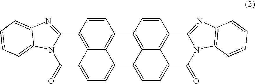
C12=C3C=CC4=C1C(=CC=C2C(=O)N1C3=NC2=CC=CC=C12)C1=CC=C2C3=C(C=CC4=C13)C1=NC3=C(N1C2=O)C=CC=C3
